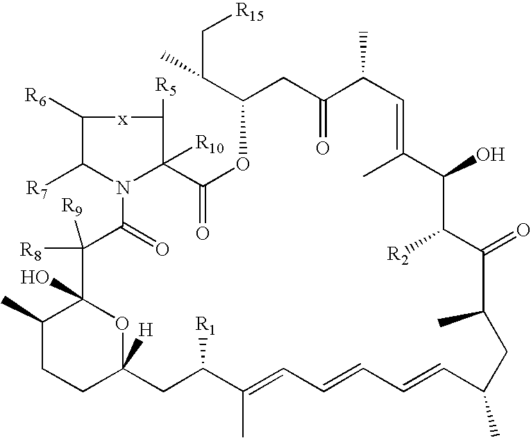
C1([R6])C([R7])N2C(=O)C([R9])([R8])C3(O)C(C)CCC([H])(O3)CC([R1])C(C)=CC=CC=CC(C)CC(C)C(=O)C([R2])C(O)C(C)=CC(C)C(=O)CC(C(C[R15])C)OC(=O)C2([R10])C([R5])[x]1
